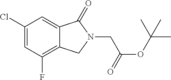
C1(Cl)=CC(F)=C2C(=C1)C(=O)N(CC(OC(C)(C)C)=O)C2
